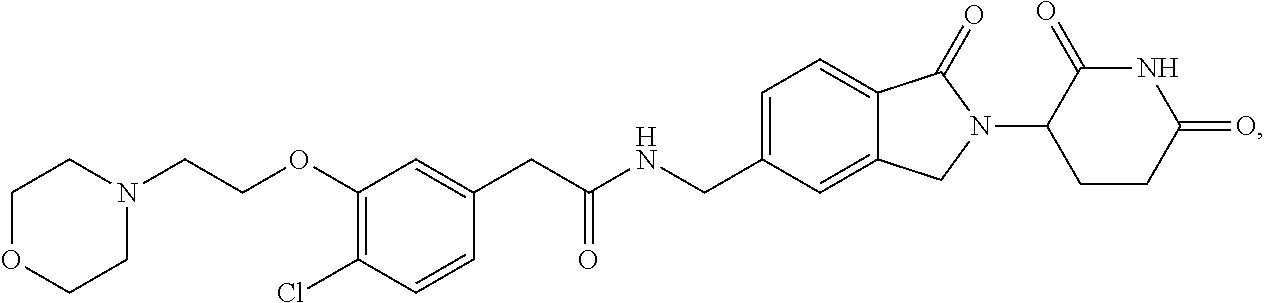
C(NCC1=CC=C2C(=C1)CN(C1CCC(=O)NC1=O)C2=O)(CC1=CC(OCCN2CCOCC2)=C(Cl)C=C1)=O
